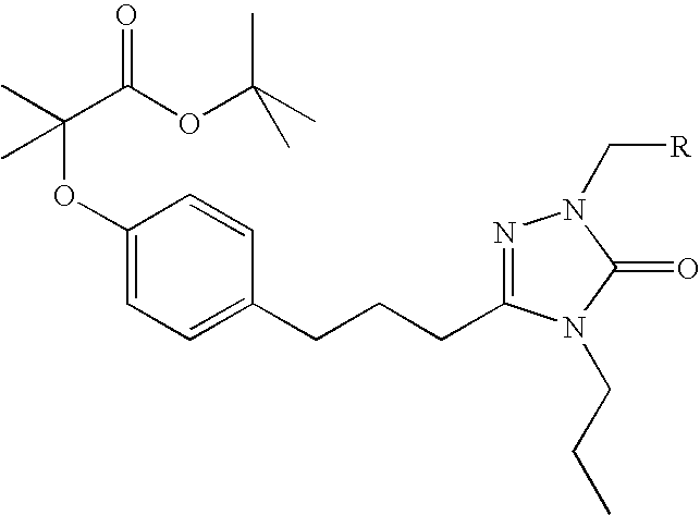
N1=C(CCCC2=CC=C(OC(C)(C(OC(C)(C)C)=O)C)C=C2)N(CCC)C(=O)N1C[R]
